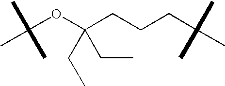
C(OC(CCCC(C)(C)C)(CC)CC)(C)(C)C
